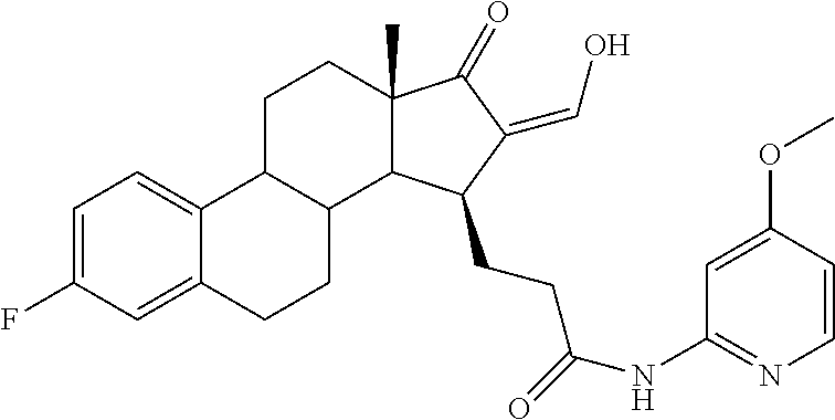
C1=C(F)C=C2C(=C1)C1C(CC2)C2C(C)(CC1)C(=O)C(=CO)C2CCC(NC1=NC=CC(OC)=C1)=O
